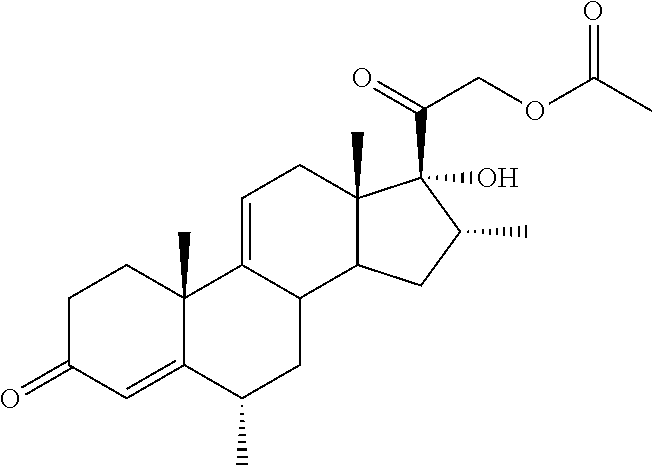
C1C(=O)C=C2C(C)(C1)C1=CCC3(C)C(C1CC2C)CC(C)C3(C(=O)COC(=O)C)O
